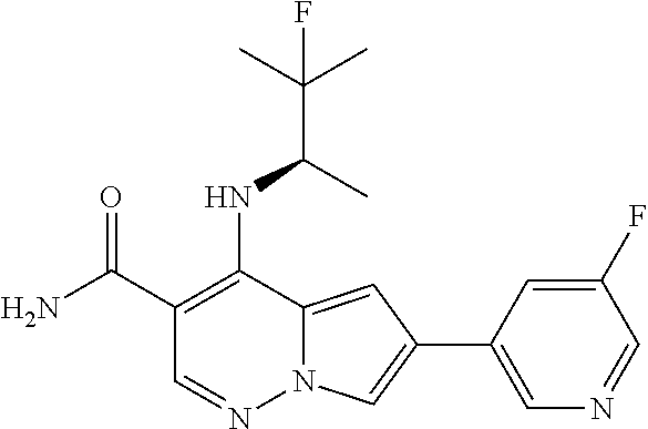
C1(C(N)=O)=C(NC(C(C)(C)F)C)C2=CC(C3=CN=CC(F)=C3)=CN2N=C1
